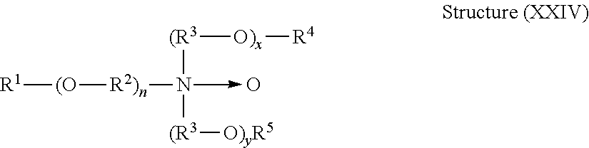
[R1][(O][R2)n]N([(R3][O)x][R4])([(R3][O)yR5])->O
